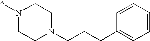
N1(*)CCN(CCCC2=CC=CC=C2)CC1
